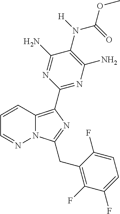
C1=CC2=C(C3=NC(N)=C(N(C(=O)OC)[H])C(N)=N3)N=C(CC3=C(F)C(F)=CC=C3F)N2N=C1
